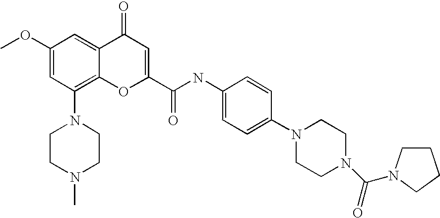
N1(C2=C3C(=CC(OC)=C2)C(=O)C=C(C(NC2=CC=C(N4CCN(C(=O)N5CCCC5)CC4)C=C2)=O)O3)CCN(C)CC1
